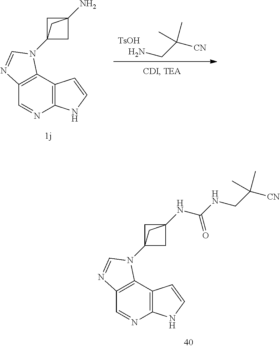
C1=NC2=C(C3=C1N=CN3C13CC(NC(=O)NCC([CN])(C)C)(C1)C3)C=CN2.[TsOH].NCC([CN])(C)C.C1=NC2=C(C3=C1N=CN3C13CC(N)(C1)C3)C=CN2
